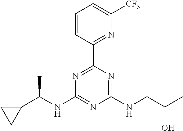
N1=C(C2=NC([CF3])=CC=C2)N=C(NCC(C)O)N=C1NC(C1CC1)C
